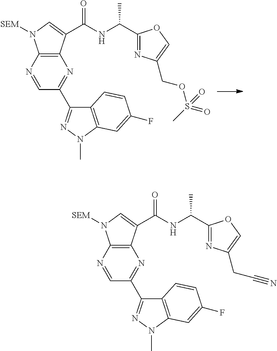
C12=C(N=CC(C3=NN(C)C4=C3C=CC(F)=C4)=N1)N([SEM])C=C2C(=O)NC(C1=NC(COS(C)(=O)=O)=CO1)C.C12=C(N=CC(C3=NN(C)C4=C3C=CC(F)=C4)=N1)N([SEM])C=C2C(=O)NC(C1=NC(CC#N)=CO1)C
